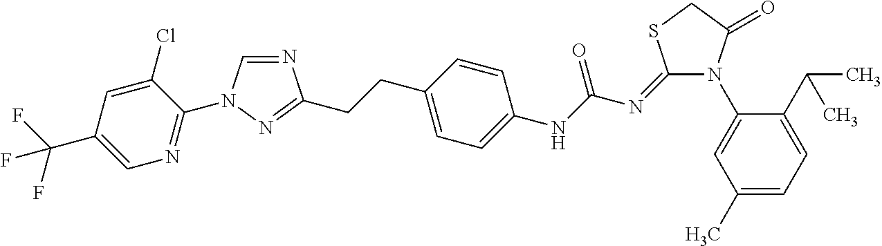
N1=CN(C2=NC=C(C(F)(F)F)C=C2Cl)N=C1CCC1=CC=C(NC(N=C2N(C3=CC(C)=CC=C3C(C)C)C(=O)CS2)=O)C=C1
